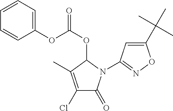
C1=CC=C(OC(OC2C(C)=C(Cl)C(=O)N2C2=NOC(C(C)(C)C)=C2)=O)C=C1
